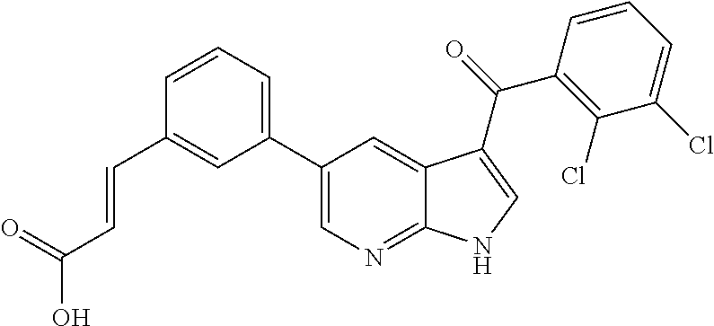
C(O)(=O)C=CC1=CC(C2=CN=C3C(=C2)C(C(=O)C2=C(Cl)C(Cl)=CC=C2)=CN3)=CC=C1
